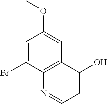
C1=C(Br)C2=C(C=C1OC)C(O)=CC=N2
